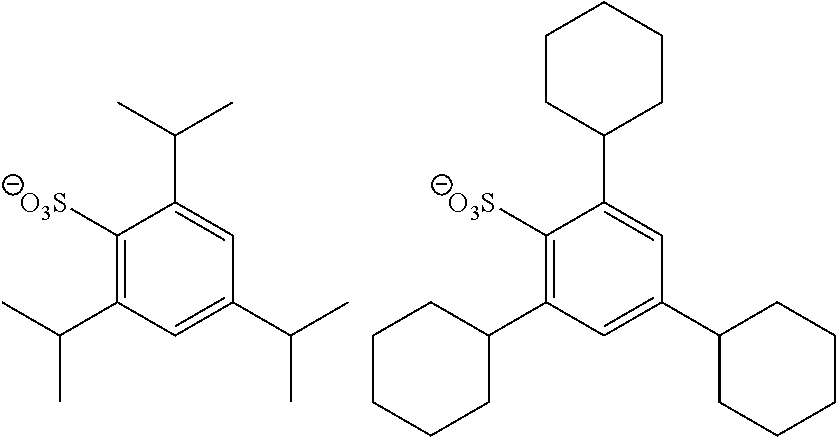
C1([O3S])=C(C(C)C)C=C(C(C)C)C=C1C(C)C.C1([O3S])=C(C2CCCCC2)C=C(C2CCCCC2)C=C1C1CCCCC1
